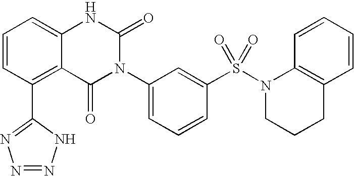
C12=C(C3=NN=NN3)C=CC=C1NC(=O)N(C1=CC=CC(S(=O)(=O)N3CCCC4=C3C=CC=C4)=C1)C2=O
